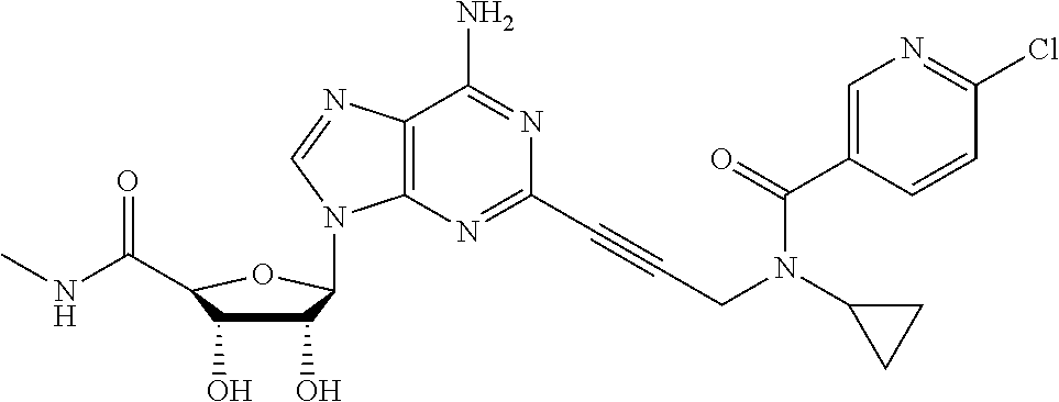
C12=C(N=C(C#CCN(C3CC3)C(C3=CN=C(Cl)C=C3)=O)N=C1N)N(C1C(O)C(O)C(C(=O)NC)O1)C=N2
